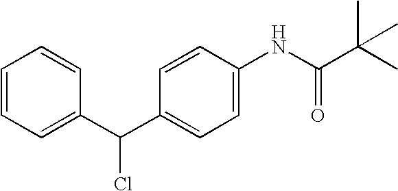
C1=CC=C(C(C2=CC=C(NC(C(C)(C)C)=O)C=C2)Cl)C=C1
